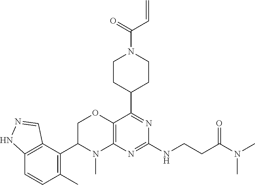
C1=NNC2=C1C(C1N(C)C3=C(OC1)C(C1CCN(C(=O)C=C)CC1)=NC(NCCC(N(C)C)=O)=N3)=C(C)C=C2
